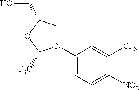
C1(N2CC(CO)OC2[F3C])=CC=C([NO2])C([CF3])=C1
